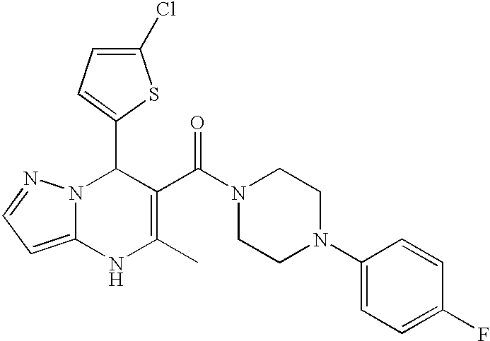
C1(C2=CC=C(Cl)S2)N2C(=CC=N2)NC(C)=C1C(N1CCN(C2=CC=C(F)C=C2)CC1)=O
